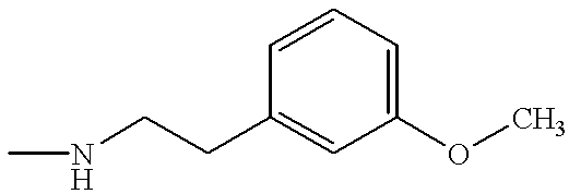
CNCCC1=CC(OC)=CC=C1
